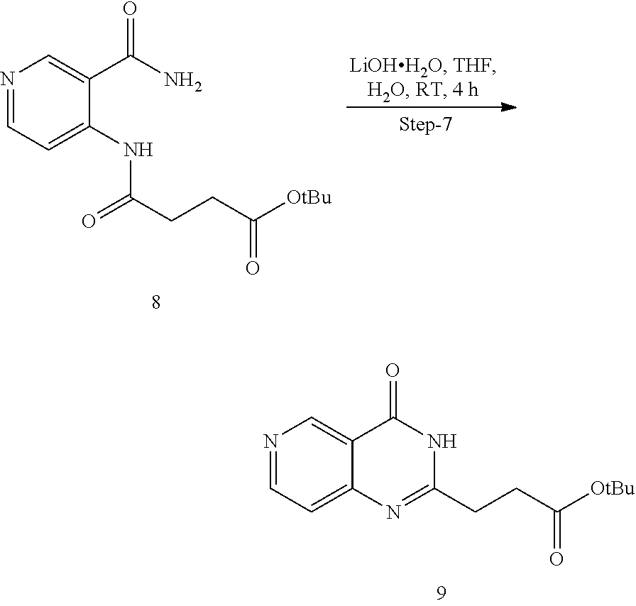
C1=C2C(=CC=N1)N=C(CCC([OtBu])=O)NC2=O.C1=C(C(=O)N)C(NC(=O)CCC([OtBu])=O)=CC=N1
